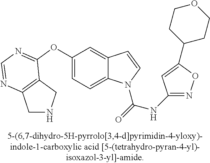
C1(OC2=NC=NC3=C2CNC3)=CC=C2C(=C1)C=CN2C(=O)NC1=NOC(C2CCOCC2)=C1
